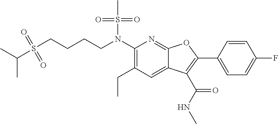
CC(C)S(CCCCN(C1=C(CC)C=C2C(=N1)OC(C1=CC=C(F)C=C1)=C2C(NC)=O)S(C)(=O)=O)(=O)=O
